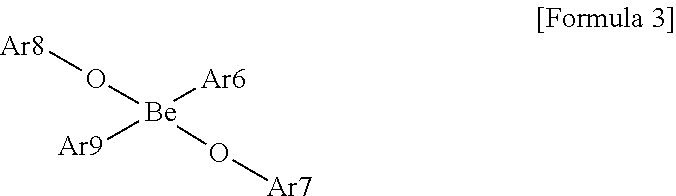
[Ar8]O[Be](O[Ar7])([Ar6])[Ar9]
